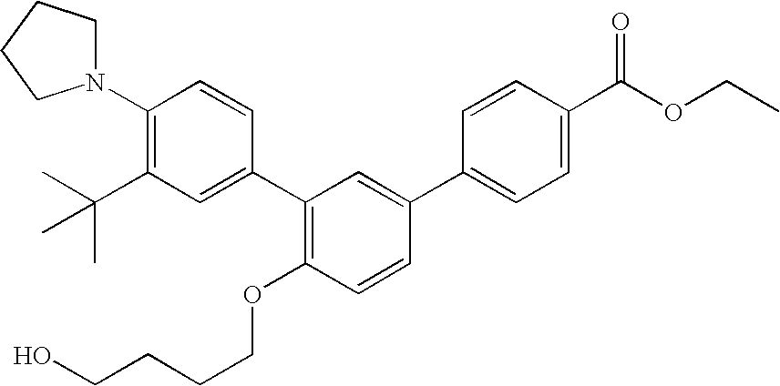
C1(N2CCCC2)=C(C(C)(C)C)C=C(C2=C(OCCCCO)C=CC(C3=CC=C(C(OCC)=O)C=C3)=C2)C=C1
